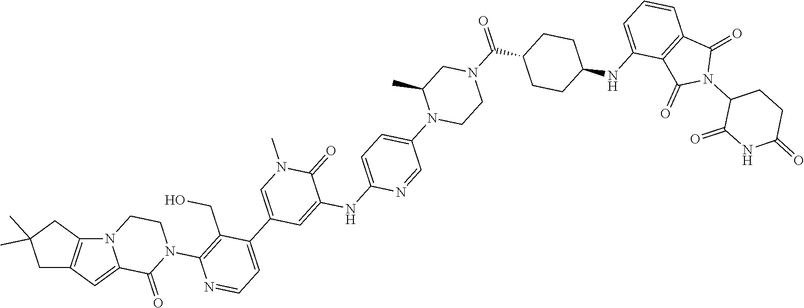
C1CN(C2=C(CO)C(C3=CN(C)C(=O)C(NC4=CC=C(N5CCN(C(=O)C6CCC(NC7=CC=CC8=C7C(=O)N(C7CCC(=O)NC7=O)C8=O)CC6)CC5C)C=N4)=C3)=CC=N2)C(=O)C2=CC3=C(N12)CC(C)(C)C3
